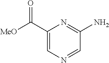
C1(C([MeO])=O)=CN=CC(N)=N1
